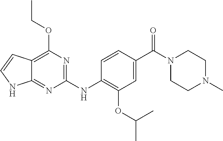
C1(NC2=C(OC(C)C)C=C(C(N3CCN(C)CC3)=O)C=C2)=NC(OCC)=C2C(=N1)NC=C2
